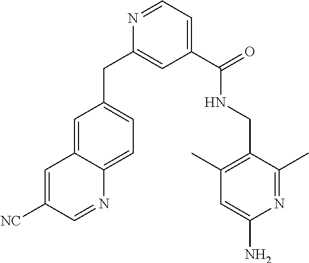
N1=CC=C(C(NCC2=C(C)C=C(N)N=C2C)=O)C=C1CC1=CC=C2C(=C1)C=C([NC])C=N2
